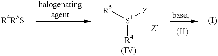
[R5][S+]([Z])[R4]
